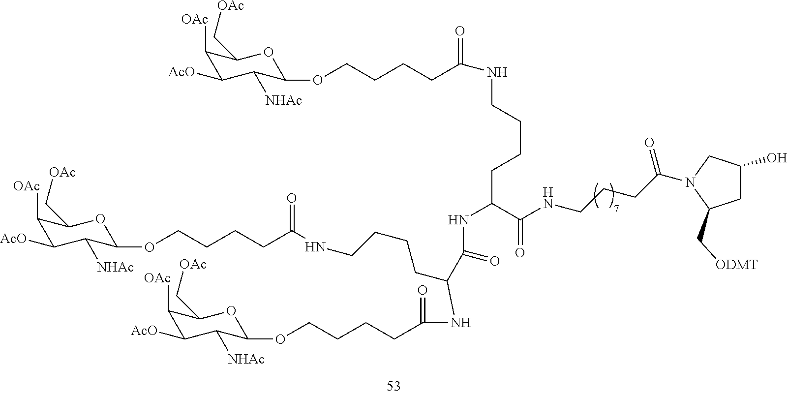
C1([OAc])C([AcO])C([NHAc])C(OCCCCC(NCCCCC(NC(C(CCCCNC(CCCCOC2C([NHAc])C([AcO])C([OAc])C(C[OAc])O2)=O)NC(=O)CCCCOC2C([NHAc])C([AcO])C([OAc])C(C[OAc])O2)=O)C(NCCCC(=O)N2CC(O)CC2C[ODMT])=O)=O)OC1C[OAc]
